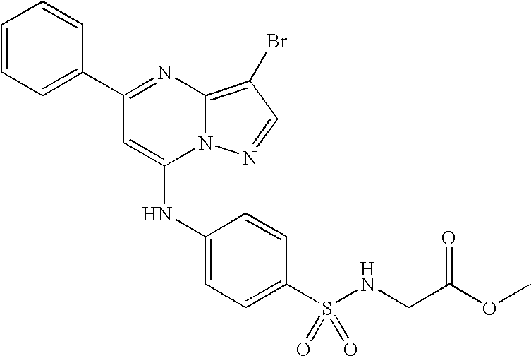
C1=C(C2=NC3=C(Br)C=NN3C(NC3=CC=C(S(NCC(OC)=O)(=O)=O)C=C3)=C2)C=CC=C1
